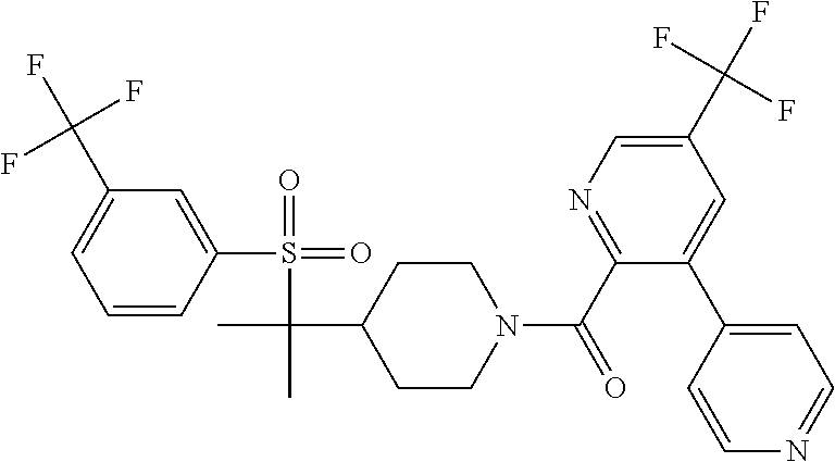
C1(C(F)(F)F)=CC=CC(S(=O)(=O)C(C)(C2CCN(C(C3=NC=C(C(F)(F)F)C=C3C3=CC=NC=C3)=O)CC2)C)=C1
